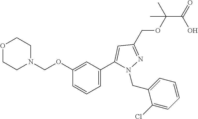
C(C(OCC1=NN(CC2=CC=CC=C2Cl)C(C2=CC=CC(OCN3CCOCC3)=C2)=C1)(C)C)(=O)O
